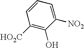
C1([HO2C])=C(O)C([NO2])=CC=C1
